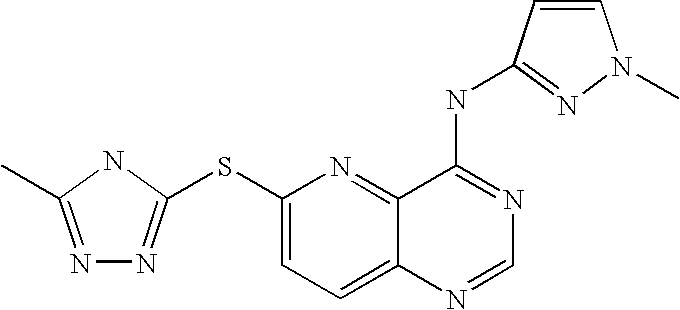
N1=C(C)NC(SC2=CC=C3C(=N2)C(NC2=NN(C)C=C2)=NC=N3)=N1
